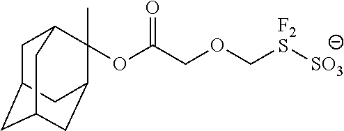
C1C2CC3CC(C(OC(COC[F2S][SO3])=O)(C)C1C3)C2
